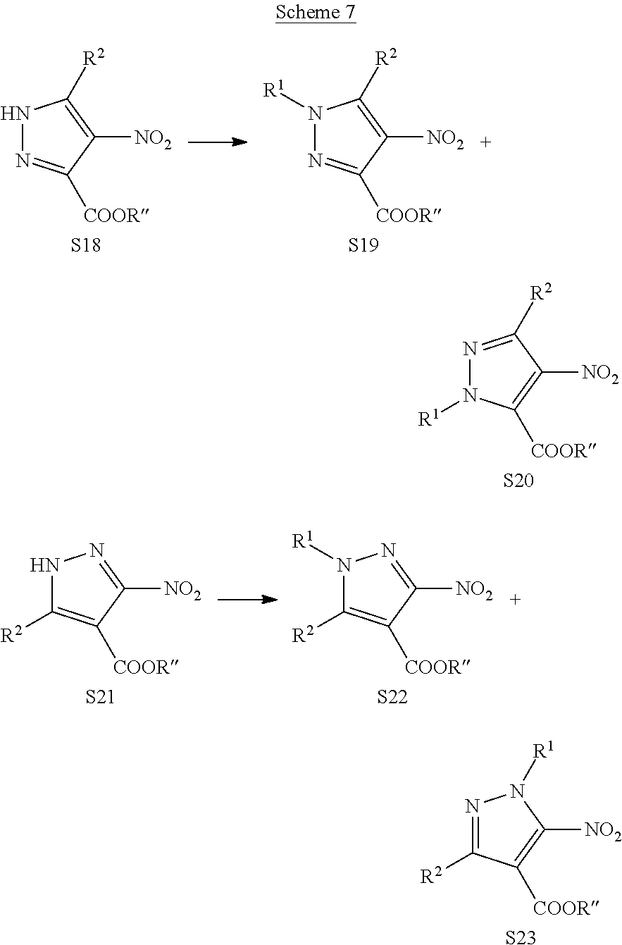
N1N=C([COOR])C([NO2])=C1[R2].[S18].N1([R1])N=C([COOR])C([NO2])=C1[R2].[S19].N1=C([R2])C([NO2])=C([COOR])N1[R1].[S20].N1C([R2])=C([COOR])C([NO2])=N1.[S21].N1([R1])C([R2])=C([COOR])C([NO2])=N1.[S22].N1=C([R2])C([COOR])=C([NO2])N1[R1].[S23]
